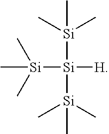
[Si]([Si]([Si](C)(C)C)([H])[Si](C)(C)C)(C)(C)C
